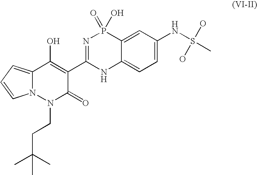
C12=CC=CN1N(CCC(C)(C)C)C(=O)C(C1=NP(=O)(O)C3=CC(NS(C)(O)O)=CC=C3N1)=C2O
